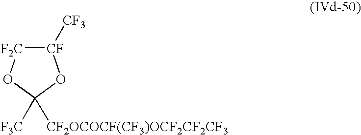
[CF]1([CF3])[F2C]OC([F3C])([CF2OCOCF(CF3)OCF2CF2CF3])O1
